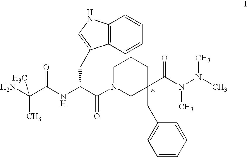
C(C(NC(C(N1CC(C(N(N(C)C)C)=O)(CC2=CC=CC=C2)CCC1)=O)CC1=CNC2=C1C=CC=C2)=O)(N)(C)C
